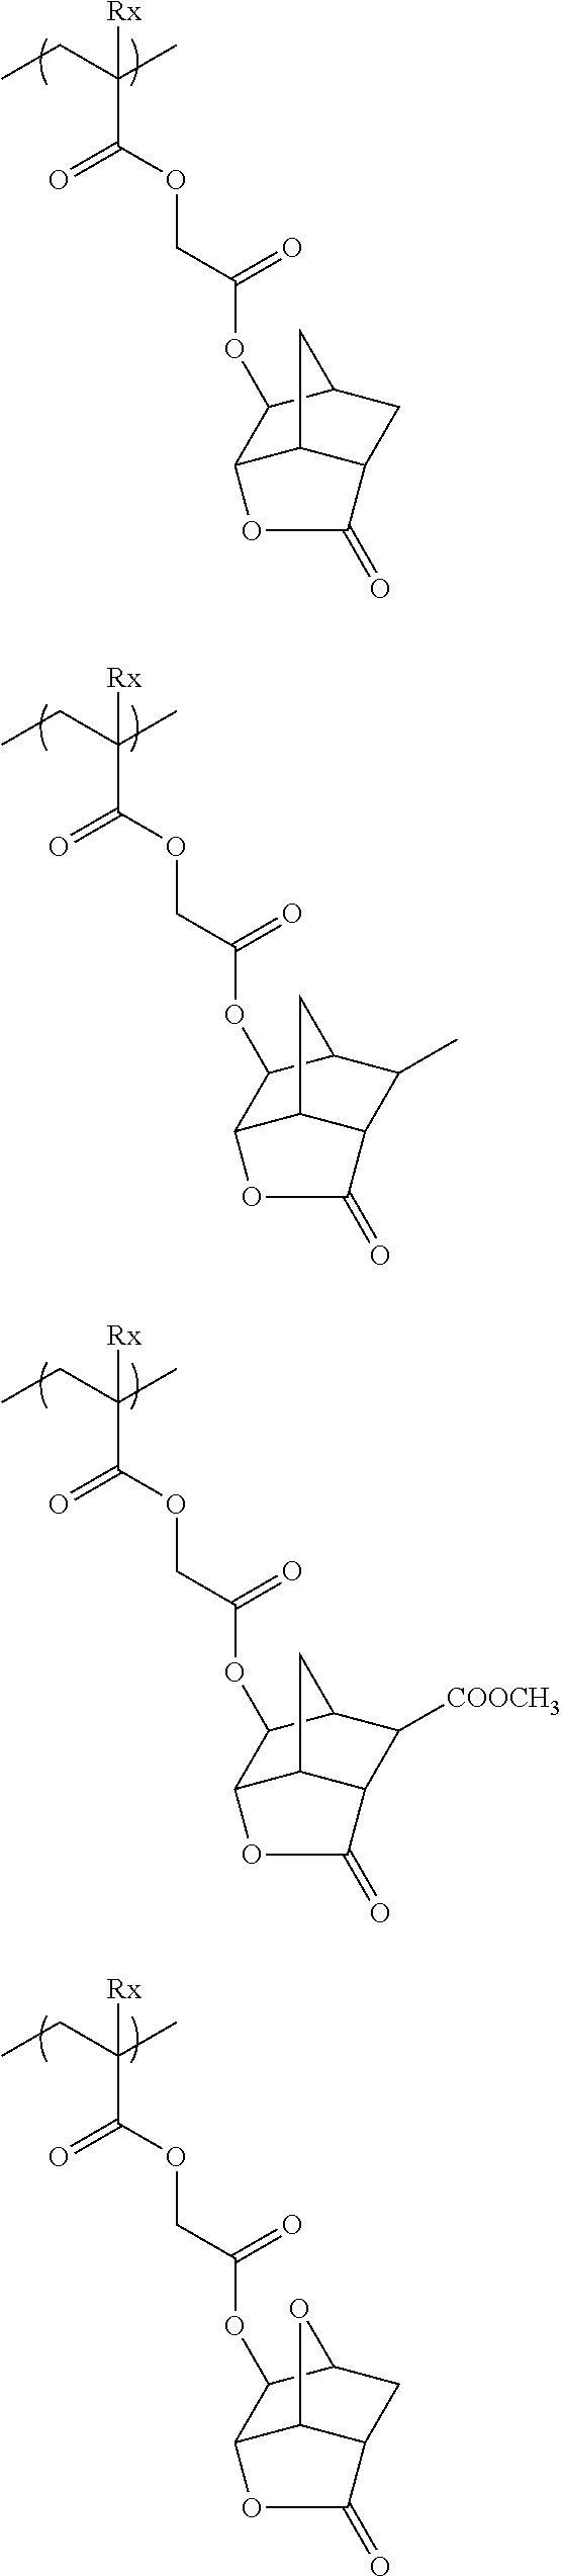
CCC(C)([Rx])C(OCC(OC1C2C3C(CC1C3)C(=O)O2)=O)=O.CCC(C)([Rx])C(OCC(OC1C2C3C(C(C)C1C3)C(=O)O2)=O)=O.CCC(C)([Rx])C(OCC(OC1C2C3C(C([COOCH3])C1C3)C(=O)O2)=O)=O.CCC(C)([Rx])C(OCC(OC1C2C3C(CC1O3)C(=O)O2)=O)=O
